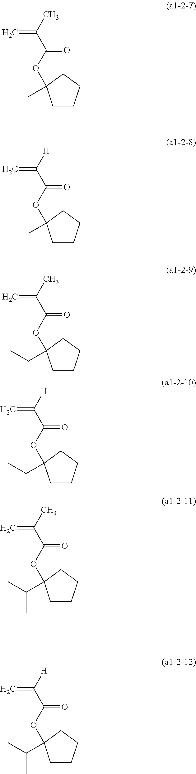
O(C(C([H])=C)=O)C1(C)CCCC1.O(C(C(C)=C)=O)C1(CC)CCCC1.O(C(C([H])=C)=O)C1(CC)CCCC1.O(C(C(C)=C)=O)C1(C(C)C)CCCC1.O(C(C(C)=C)=O)C1(C)CCCC1.O(C(C([H])=C)=O)C1(C(C)C)CCCC1
